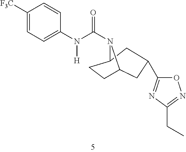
C1([F3C])=CC=C(N([H])C(=O)N2C3CC(C4=NC(CC)=NO4)CC2CC3)C=C1
